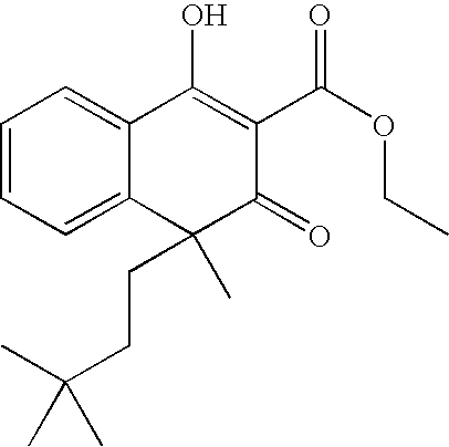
C1=CC=C2C(=C1)C(O)=C(C(OCC)=O)C(=O)C2(C)CCC(C)(C)C
